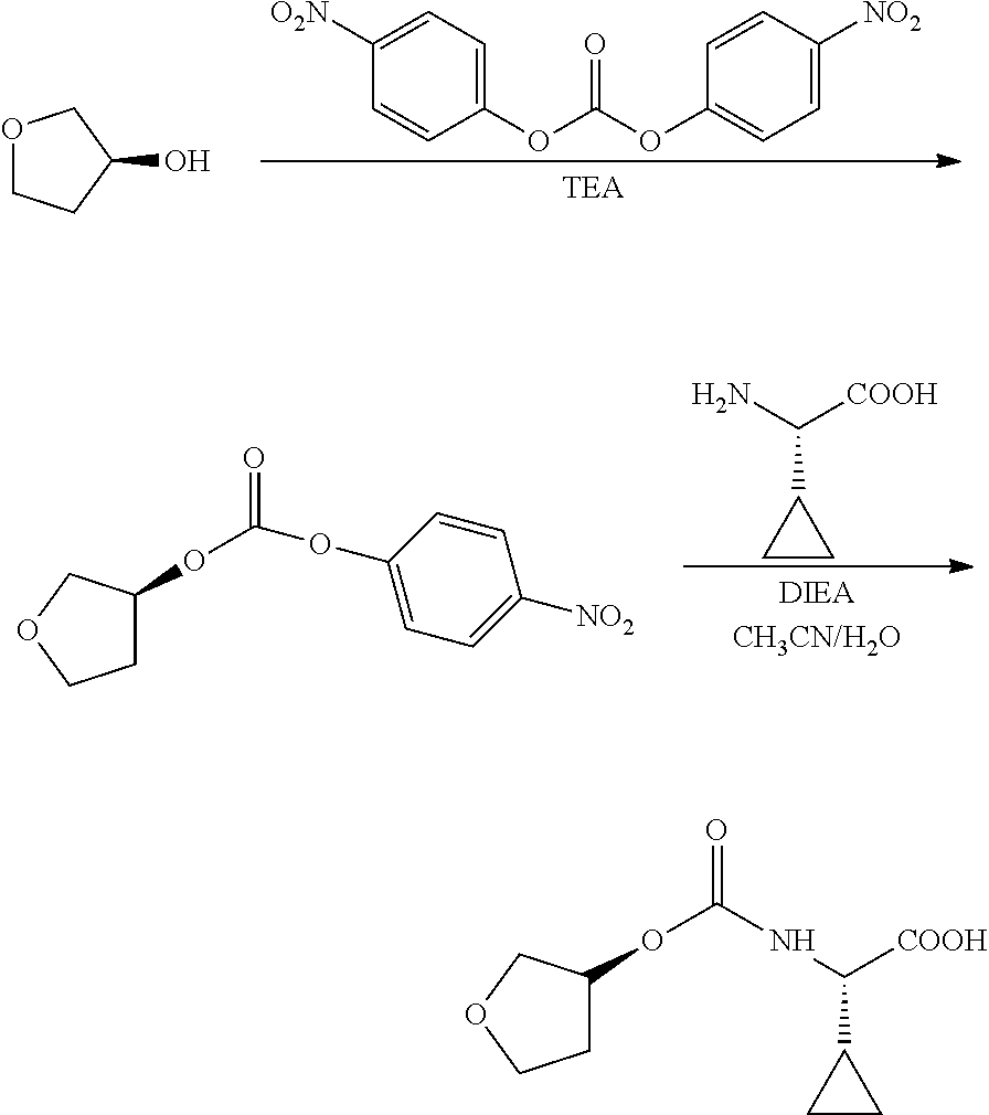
C1([O2N])=CC=C(OC(OC2=CC=C([NO2])C=C2)=O)C=C1.O1CCC(O)C1.C(C1CC1)(N)[COOH].C1C(OC(=O)OC2=CC=C([NO2])C=C2)COC1.C1C(OC(=O)NC([COOH])C2CC2)COC1
